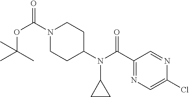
O(C(C)(C)C)C(N1CCC(N(C2CC2)C(C2=NC=C(Cl)N=C2)=O)CC1)=O
